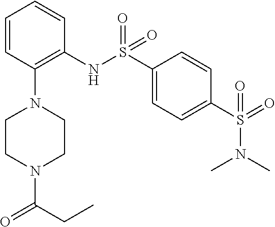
C1=CC(N2CCN(C(CC)=O)CC2)=C(NS(C2=CC=C(S(=O)(N(C)C)=O)C=C2)(=O)=O)C=C1
